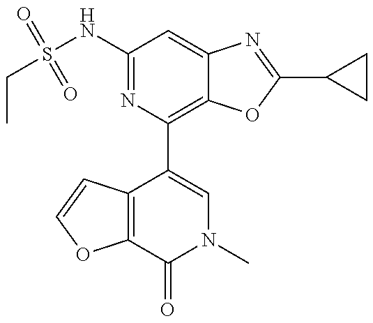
CCS(NC1=NC(C2=CN(C)C(=O)C3=C2C=CO3)=C2C(=C1)N=C(C1CC1)O2)(=O)=O
